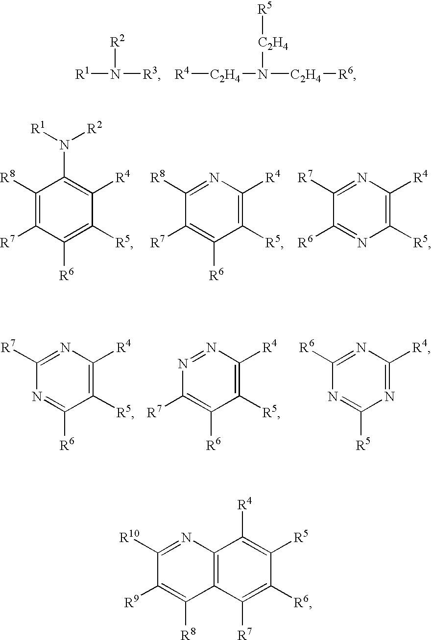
[R1]N([R2])[R3].[R4][C2H4]N([C2H4][R5])[C2H4][R6].C1([R8])=C([R7])C([R6])=C([R5])C([R4])=C1N([R1])[R2].C1([R8])=NC([R4])=C([R5])C([R6])=C1[R7].C1([R7])=NC([R4])=C([R5])N=C1[R6].C1([R7])=NC([R4])=C([R5])C([R6])=N1.N1=NC([R4])=C([R5])C([R6])=C1[R7].C1([R6])=NC([R4])=NC([R5])=N1.C12=C(N=C([R10])C([R9])=C1[R8])C([R4])=C([R5])C([R6])=C2[R7]
